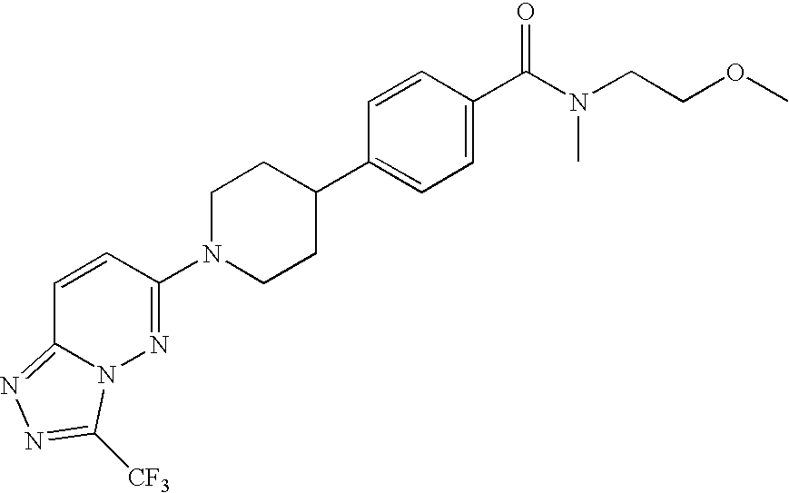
C1(C2=CC=C(C(N(CCOC)C)=O)C=C2)CCN(C2=NN3C(=NN=C3[CF3])C=C2)CC1
